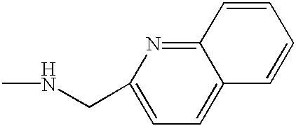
C1=C(CNC)N=C2C(=C1)C=CC=C2
